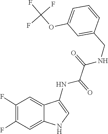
FC(OC1=CC=CC(CNC(C(NC2=CNC3=CC(F)=C(F)C=C32)=O)=O)=C1)(F)F
